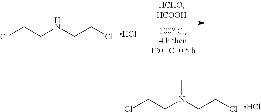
ClCCN(CCCl)C.Cl.ClCCNCCCl.Cl
